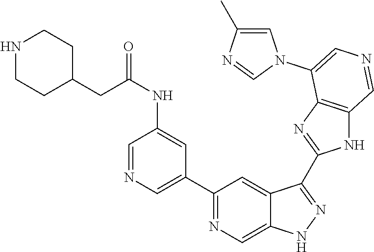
C1(C2=CN=CC(NC(=O)CC3CCNCC3)=C2)=NC=C2C(=C1)C(C1=NC3=C(N1)C=NC=C3N1C=C(C)N=C1)=NN2
